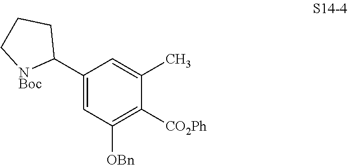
C1(C2CCC[NBoc]2)=CC([OBn])=C([CO2Ph])C(C)=C1
